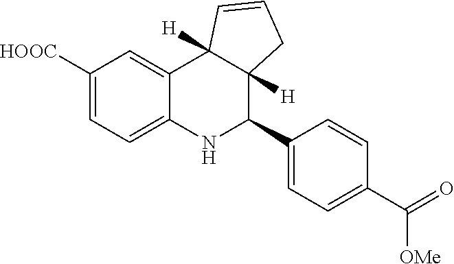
C1([HOOC])=CC=C2C(=C1)C1([H])C([H])(C(C3=CC=C(C(=O)[OMe])C=C3)N2)CC=C1
